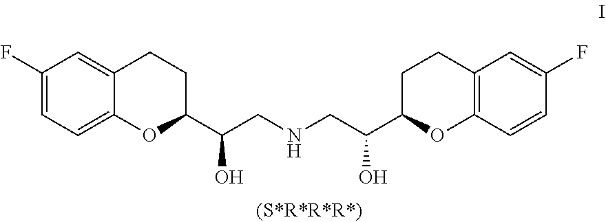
C1=C(F)C=C2C(=C1)OC(C(O)CNCC(C1OC3=C(CC1)C=C(F)C=C3)O)CC2
